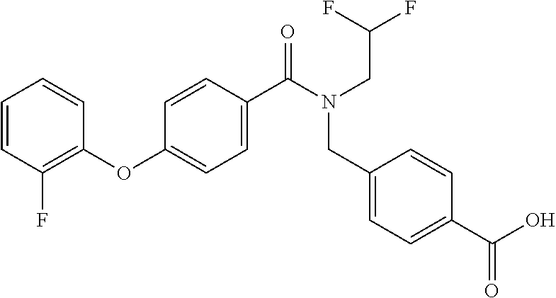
C1(OC2=CC=C(C(N(CC(F)F)CC3=CC=C(C(O)=O)C=C3)=O)C=C2)=C(F)C=CC=C1
